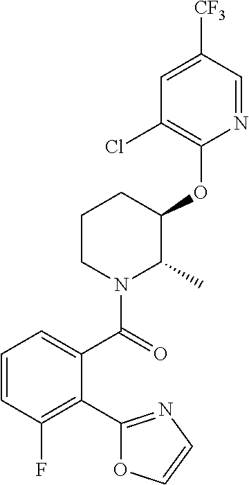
C1(C2=C(F)C=CC=C2C(=O)N2C(C)C(OC3=C(Cl)C=C([CF3])C=N3)CCC2)=NC=CO1
